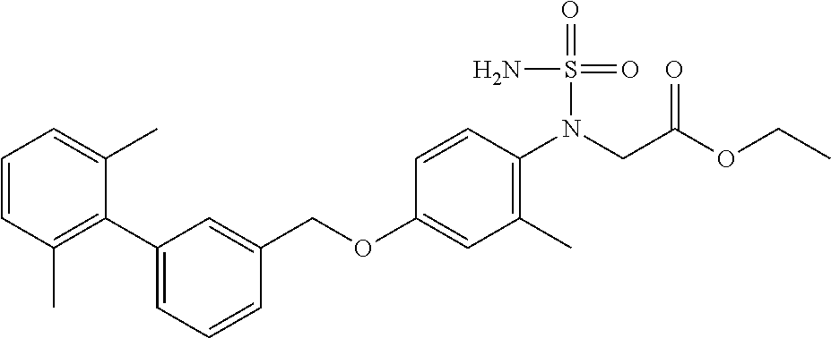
C1=CC(C)=C(C2=CC=CC(COC3=CC(C)=C(N(CC(OCC)=O)S(=O)(=O)N)C=C3)=C2)C(C)=C1
